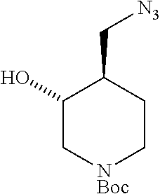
C1(O)C[NBoc]CCC1C[N3]
